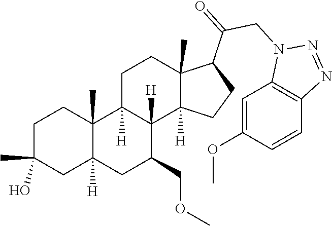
C1C(C)(O)CC2([H])C(C)(C1)C1([H])C([H])(C(COC)C2)C2([H])C(C)(CC1)C(C(CN1C3=C(N=N1)C=CC(OC)=C3)=O)CC2
